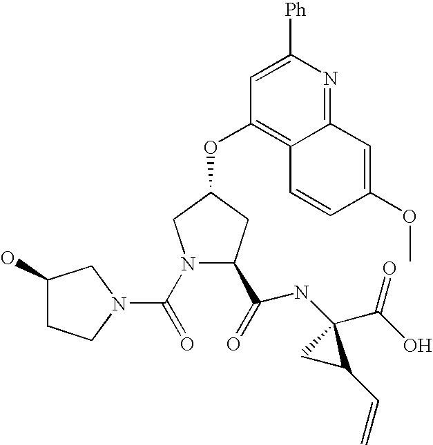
N1(C(=O)N2CCC(O)C2)C(C(=O)NC2(C(O)=O)CC2C=C)CC(OC2=C3C(=NC([Ph])=C2)C=C(OC)C=C3)C1
